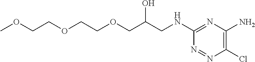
ClC1=C(N)N=C(NCC(COCCOCCOC)O)N=N1
